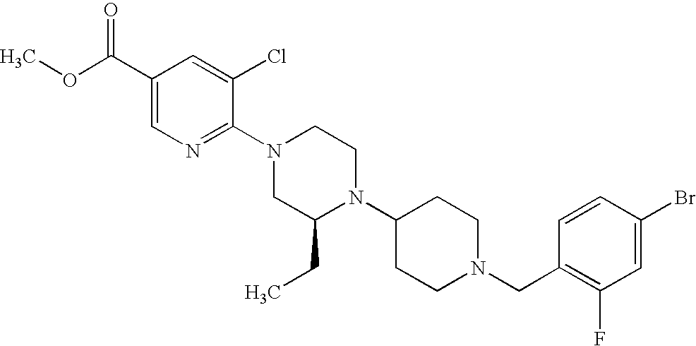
C1(Br)=CC(F)=C(CN2CCC(N3C(CC)CN(C4=NC=C(C(OC)=O)C=C4Cl)CC3)CC2)C=C1
